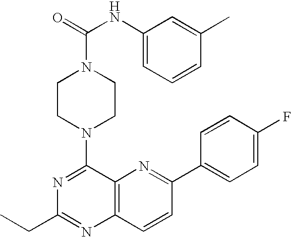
N1=C(N2CCN(C(=O)NC3=CC=CC(C)=C3)CC2)C2=C(N=C1CC)C=CC(C1=CC=C(F)C=C1)=N2
